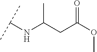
C(CC(OC)=O)(NC(C)C)C
